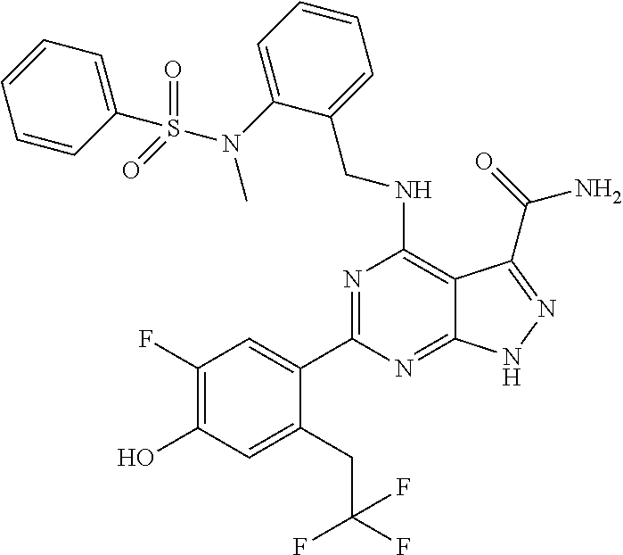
C1(F)=C(O)C=C(CC(F)(F)F)C(C2=NC(NCC3=CC=CC=C3N(C)S(C3=CC=CC=C3)(=O)=O)=C3C(=N2)NN=C3C(=O)N)=C1
